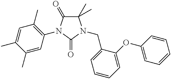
C1(C)(C)C(=O)N(C2=C(C)C=C(C)C(C)=C2)C(=O)N1CC1=CC=CC=C1OC1=CC=CC=C1
